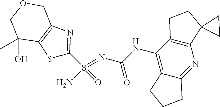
C(NC1=C2C(=NC3=C1CCC31CC1)CCC2)(N=S(N)(=O)C1=NC2=C(S1)C(O)(C)COC2)=O
